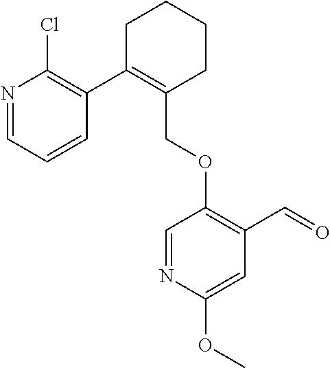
C1C(C2=C(Cl)N=CC=C2)=C(COC2=C(C=O)C=C(OC)N=C2)CCC1
